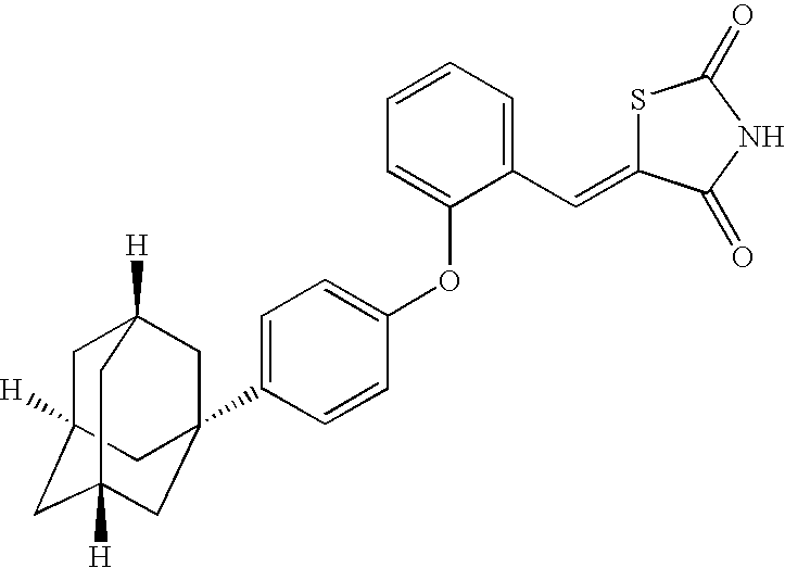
C1C2([H])CC3([H])CC(C4=CC=C(OC5=CC=CC=C5C=C5SC(=O)NC5=O)C=C4)(CC1([H])C3)C2
